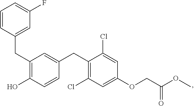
C(C1=C(O)C=CC(CC2=C(Cl)C=C(OCC(OC)=O)C=C2Cl)=C1)C1=CC(F)=CC=C1
